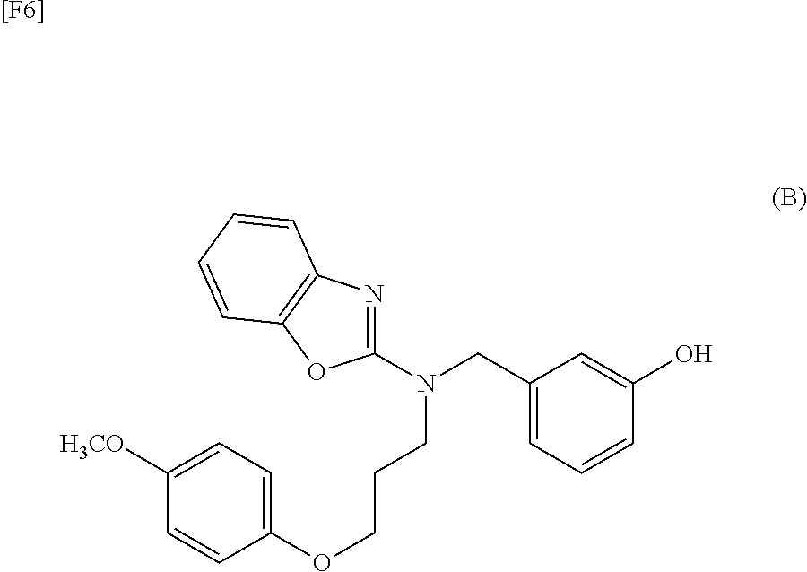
[[F6]].C1(OCCCN(CC2=CC=CC(O)=C2)C2=NC3=C(O2)C=CC=C3)=CC=C([H3CO])C=C1
